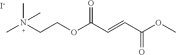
CN(CCOC(C=CC(OC)=O)=O)(C)C.[I-]
